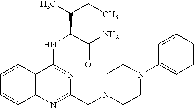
C12=C(C=CC=C1)C(NC(C(C)CC)C(N)=O)=NC(CN1CCN(C3=CC=CC=C3)CC1)=N2
